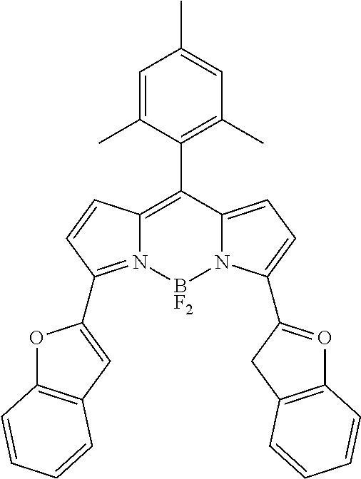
C12=C(C3=C(C)C=C(C)C=C3C)C3=CC=C(C4=OC5=C(C4)C=CC=C5)N3[BF2]N1=C(C1=CC3=C(O1)C=CC=C3)C=C2
